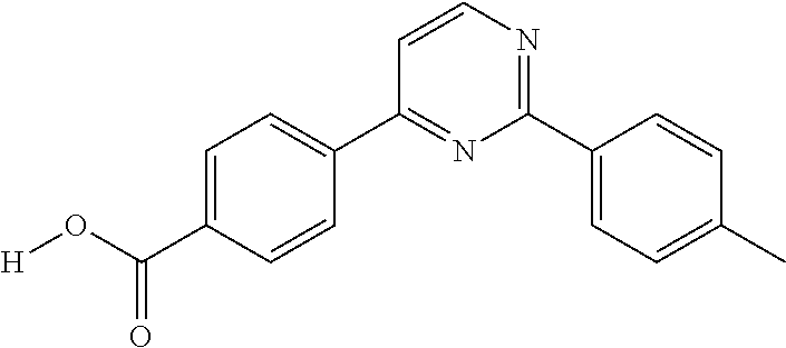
C1=C(C(O[H])=O)C=CC(C2=NC(C3=CC=C(C)C=C3)=NC=C2)=C1
